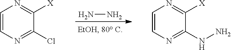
NN.C1=CN=C(Cl)C([X])=N1.C1=CN=C(NN)C([X])=N1
